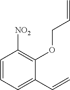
C1=C(C=C)C(OCC=C)=C([NO2])C=C1
